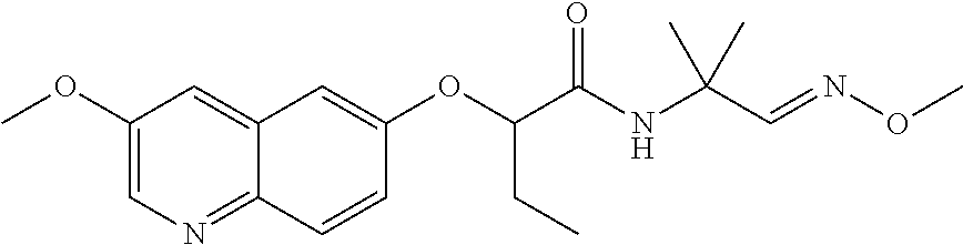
C1(OC)=CN=C2C(=C1)C=C(OC(C(NC(C=NOC)(C)C)=O)CC)C=C2
